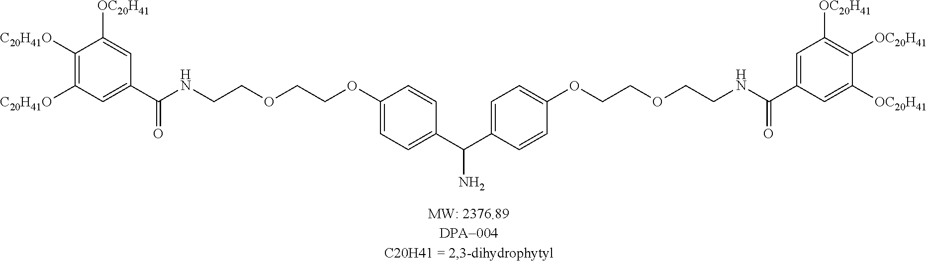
C1([C20H41O])=C([C20H41O])C=C(C(NCCOCCOC2=CC=C(C(C3=CC=C(OCCOCCNC(C4=CC([OC20H41])=C([OC20H41])C([OC20H41])=C4)=O)C=C3)N)C=C2)=O)C=C1[OC20H41]
